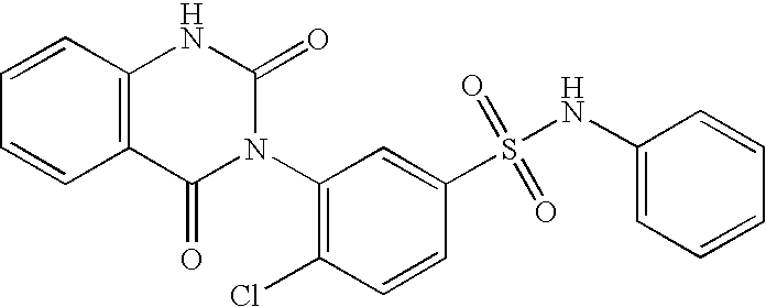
C12=C(C=CC=C1)NC(=O)N(C1=C(Cl)C=CC(S(NC3=CC=CC=C3)(=O)=O)=C1)C2=O
